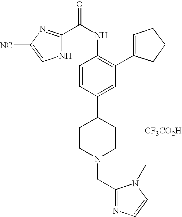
C1(C(NC2=C(C3=CCCC3)C=C(C3CCN(CC4=NC=CN4C)CC3)C=C2)=O)=NC([NC])=CN1.[CF3CO2H]
